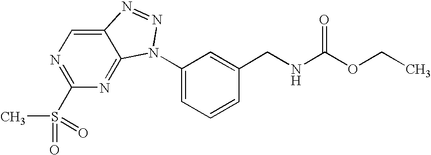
C12=CN=C(S(C)(=O)=O)N=C1N(C1=CC=CC(CNC(OCC)=O)=C1)N=N2
